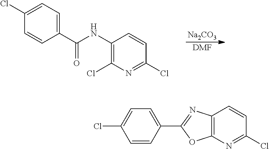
C1(NC(C2=CC=C(Cl)C=C2)=O)=C(Cl)N=C(Cl)C=C1.[Na2CO3].[DMF].C12=C(N=C(Cl)C=C1)OC(C1=CC=C(Cl)C=C1)=N2
